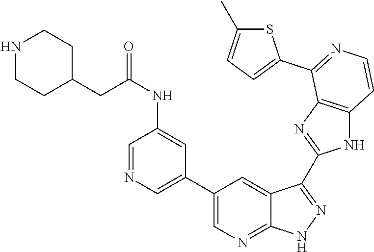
C1=NC=C(C2=CN=C3C(=C2)C(C2=NC4=C(N2)C=CN=C4C2=CC=C(C)S2)=N[N H]3)C=C1NC(=O)CC1CCNCC1
